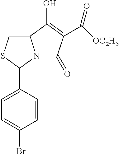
C12CSC(C3=CC=C(Br)C=C3)N1C(=O)C(C(=O)[OC2H5])=C2O
